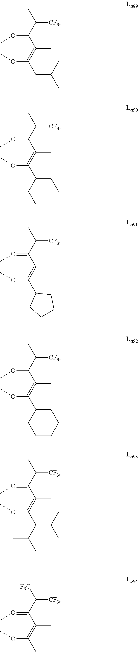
O(C(=C(C(=OC)C([CF3])C)C)CC(C)C)C.O(C(=C(C(=OC)C([CF3])C)C)C(CC)CC)C.O(C(=C(C(=OC)C([CF3])C)C)C1CCCC1)C.O(C(=C(C(=OC)C([CF3])C)C)C1CCCCC1)C.O(C(=C(C(=OC)C([CF3])C)C)C(C(C)C)C(C)C)C.O(C(=C(C(=OC)C([CF3])[F3C])C)C)C
